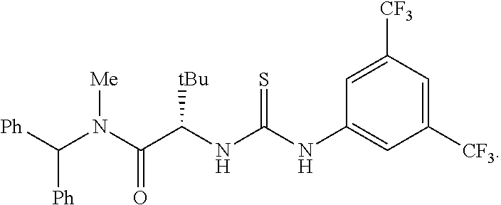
[Ph]C(N(C(C(NC(NC1=CC([CF3])=CC([CF3])=C1)=S)[tBu])=O)[Me])[Ph]
